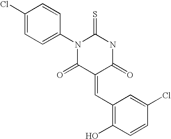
N1C(=S)N(C2=CC=C(Cl)C=C2)C(=O)C(=CC2=C(O)C=CC(Cl)=C2)C1=O
